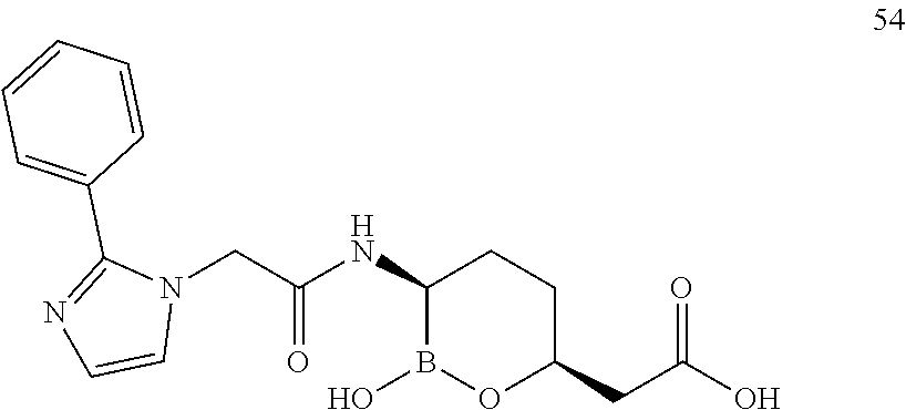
C(C(=O)NC1B(O)OC(CC(=O)O)CC1)N1C(C2=CC=CC=C2)=NC=C1
